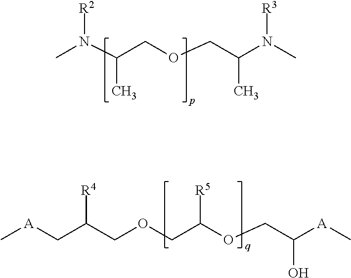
CN(C(COCC(N(C)[R3])C)C)[R2].C[A]CC(COCC(OCC([A]C)O)[R5])[R4]
